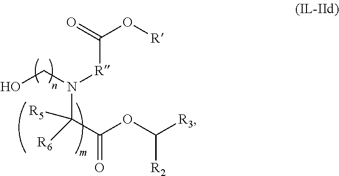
[R3]C(OC(C([R6])([R5])N([R]C(=O)O[R])CO)=O)[R2]
